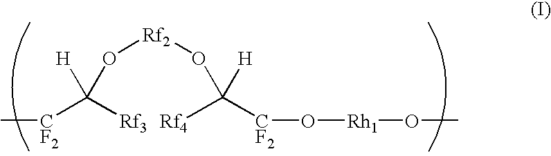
C[CF2]C([Rf3])(O[Rf2]OC([H])([Rf4])[CF2]O[Rh1]OC)[H]
